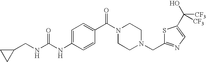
C1=C(NC(NCC2CC2)=O)C=CC(C(N2CCN(CC3=NC=C(C(O)([CF3])[CF3])S3)CC2)=O)=C1
